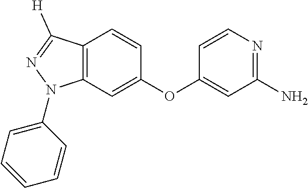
C1(OC2=CC(N)=NC=C2)=CC2=C(C=C1)C([H])=NN2C1=CC=CC=C1
